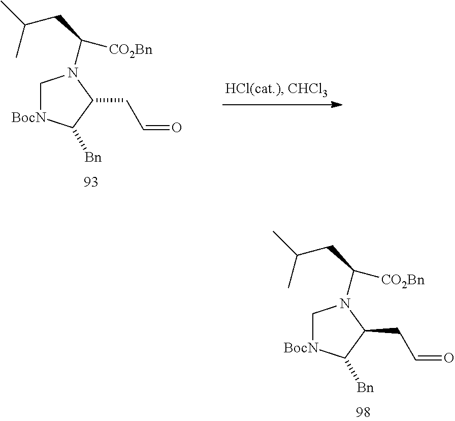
C1[BocN]C([Bn])C(CC=O)N1C(CC(C)C)[CO2Bn].C1[BocN]C([Bn])C(CC=O)N1C(CC(C)C)[CO2Bn]
